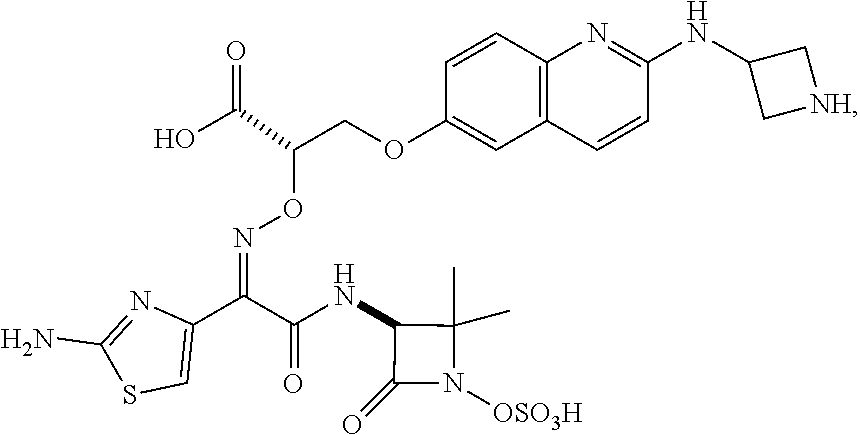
C1(OCC(ON=C(C2=CSC(N)=N2)C(NC2C(C)(C)N([OSO3H])C2=O)=O)C(=O)O)=CC2=C(C=C1)N=C(NC1C[NH]C1)C=C2
